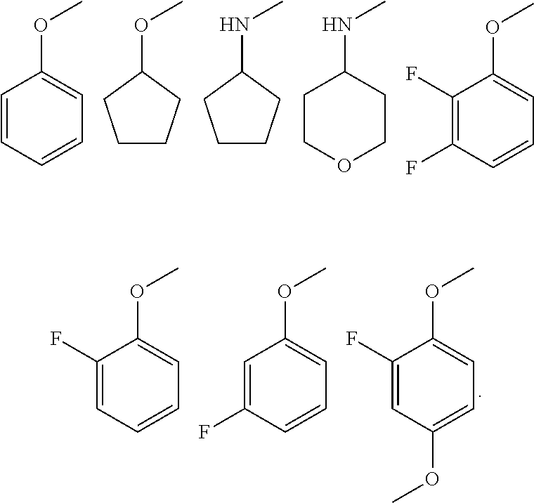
C1=CC=CC=C1OC.C1(OC)CCCC1.C1(NC)CCCC1.C1COCCC1NC.C1(F)=C(F)C=CC=C1OC.C1(F)=CC(OC)=CC=C1OC.C1(F)=CC=CC=C1OC.C1=C(F)C=CC=C1OC
